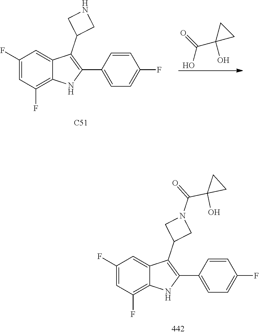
OC(=O)C1(O)CC1.C1(F)=CC(F)=C2C(=C1)C(C1CNC1)=C(C1=CC=C(F)C=C1)N2.[C51].C1(F)=CC(F)=C2C(=C1)C(C1CN(C(C3(O)CC3)=O)C1)=C(C1=CC=C(F)C=C1)N2
